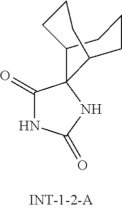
C1(=O)NC(=O)NC12C1CCCC2CCC1
